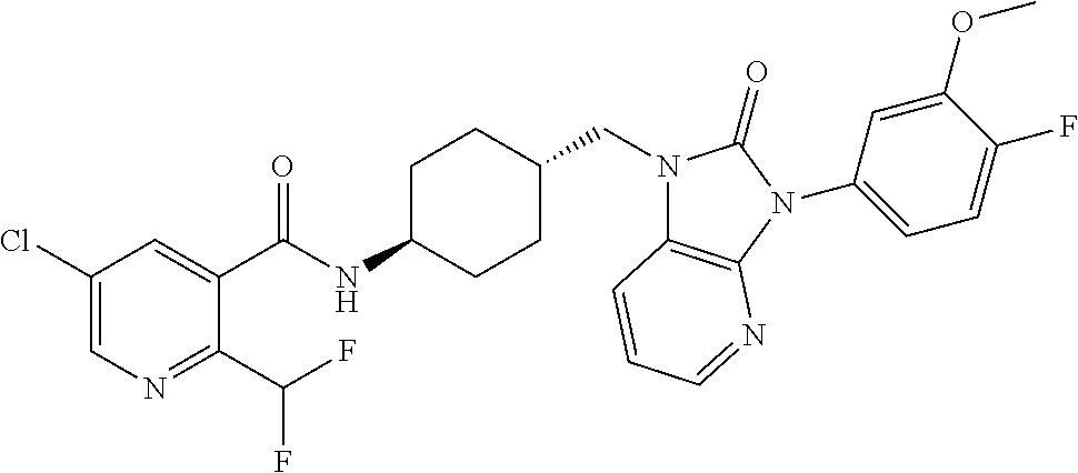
C1(Cl)=CN=C(C(F)F)C(C(NC2CCC(CN3C4=C(N(C5=CC=C(F)C(OC)=C5)C3=O)N=CC=C4)CC2)=O)=C1
